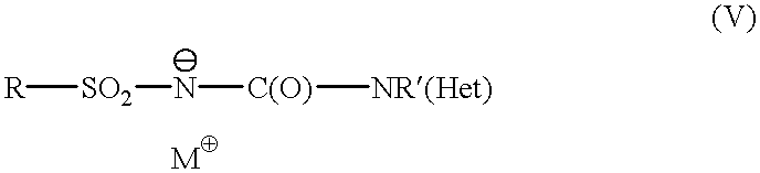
[R][SO2]N[C(O)][NR(Het)]
